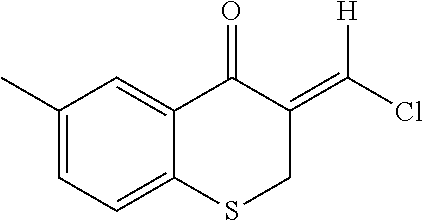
C1(C)=CC=C2C(=C1)C(=O)C(=C(Cl)[H])CS2
